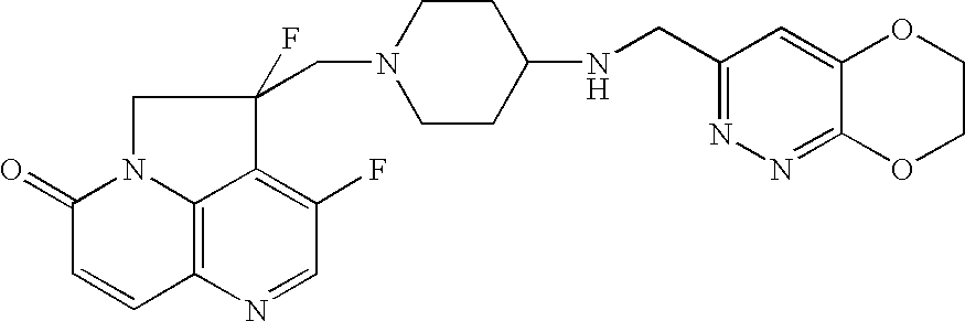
C12=C3N=CC(F)=C1C(CN1CCC(NCC4=NN=C5C(=C4)OCCO5)CC1)(F)CN2C(=O)C=C3
